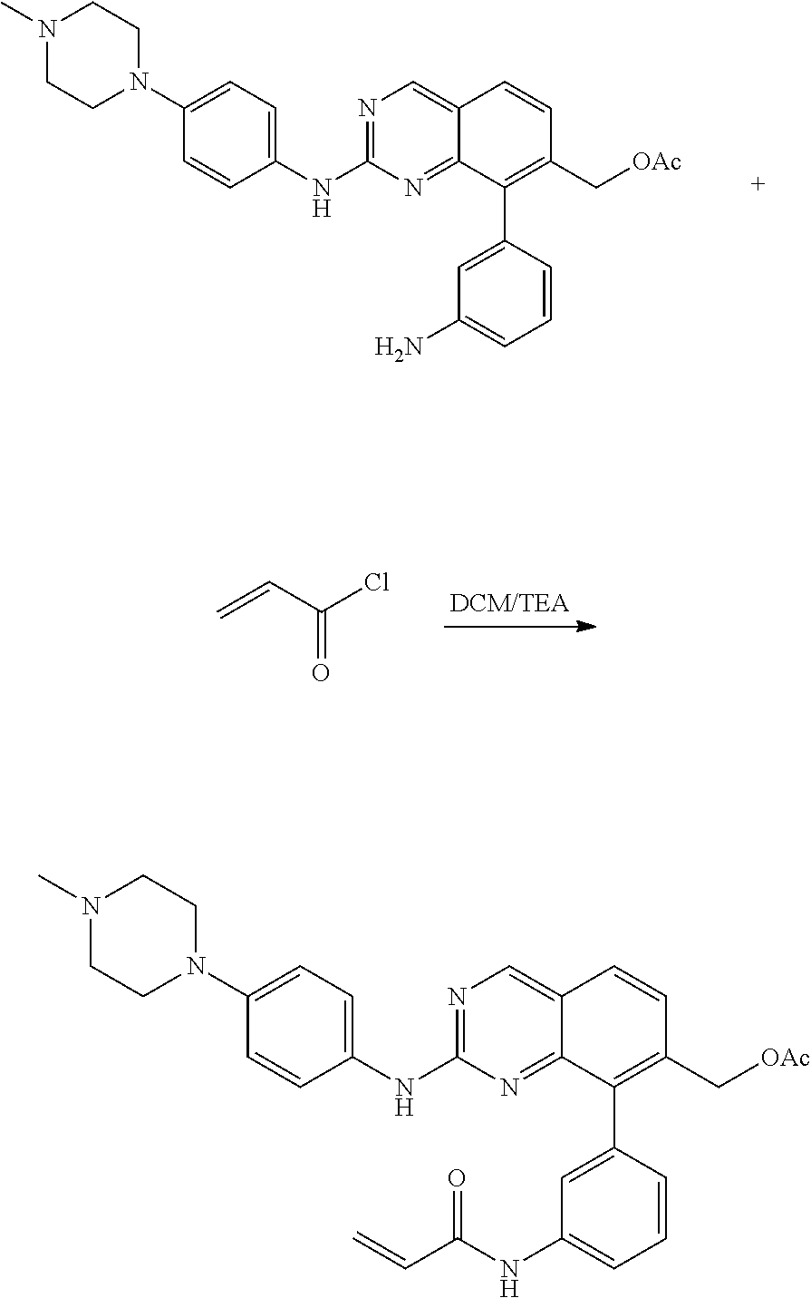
N1=C(NC2=CC=C(N3CCN(C)CC3)C=C2)N=C2C(=C1)C=CC(C[OAc])=C2C1=CC(N)=CC=C1.C=CC(Cl)=O.N1=C(NC2=CC=C(N3CCN(C)CC3)C=C2)N=C2C(=C1)C=CC(C[OAc])=C2C1=CC(NC(C=C)=O)=CC=C1
